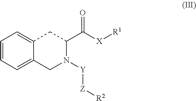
[Y](N1C(C(=O)[X][R1])CC2=CC=CC=C2C1)[Z][R2]
